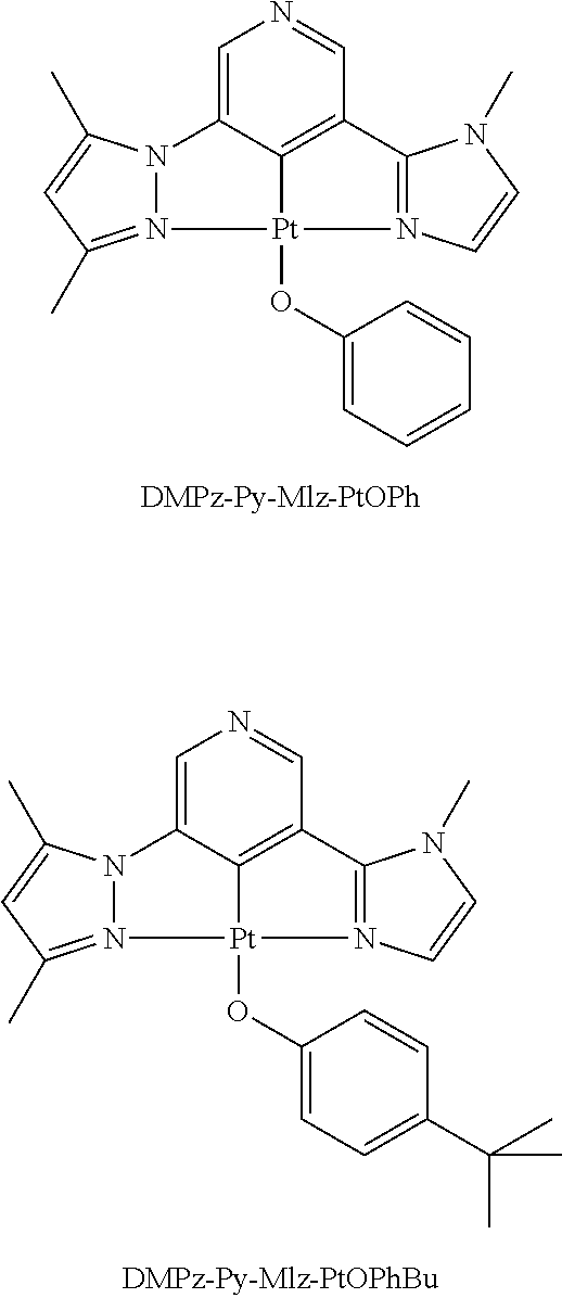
C12=C3C(=CN=C1)N1N(=C(C)C=C1C)[Pt]3(OC1=CC=C(C(C)(C)C)C=C1)N1=C2N(C)C=C1.C12=C3C(=CN=C1)N1N(=C(C)C=C1C)[Pt]3(OC1=CC=CC=C1)N1=C2N(C)C=C1
